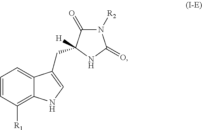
C1=CC([R1])=C2C(=C1)C(CC1([H])C(=O)N([R2])C(=O)N1)=CN2
